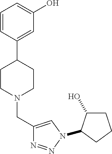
C1(CN2CCC(C3=CC(O)=CC=C3)CC2)=CN(C2C(O)CCC2)N=N1
